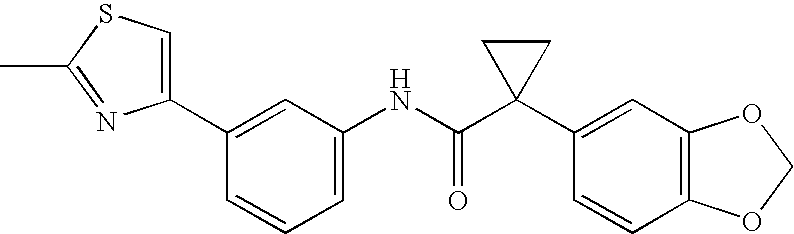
C1(NC(C2(C3=CC4=C(C=C3)OCO4)CC2)=O)=CC=CC(C2=CSC(C)=N2)=C1
